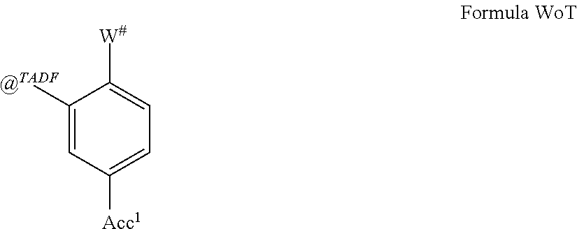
C1([@TADF])=CC([Acc1])=CC=C1[W#]
